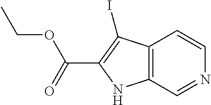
C12=C(C=NC=C1)NC(C(=O)OCC)=C2I
